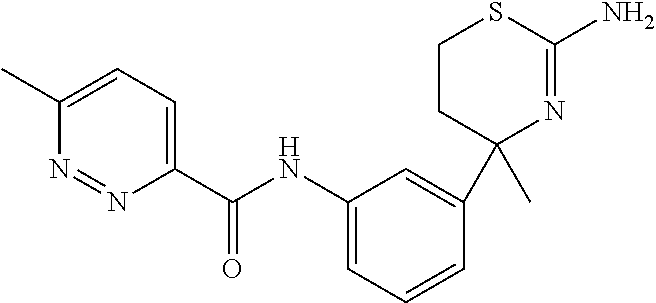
C1CC(C)(C2=CC(NC(C3=CC=C(C)N=N3)=O)=CC=C2)N=C(N)S1
